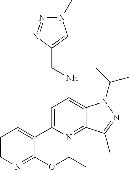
C1=CN=C(OCC)C(C2=CC(NCC3=CN(C)N=N3)=C3C(=N2)C(C)=NN3C(C)C)=C1
